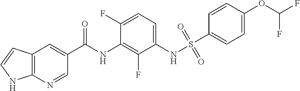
C12=C(N=CC(C(NC3=C(F)C(NS(=O)(=O)C4=CC=C(OC(F)F)C=C4)=CC=C3F)=O)=C1)NC=C2
